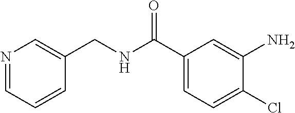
N1=CC=CC(CNC(C2=CC=C(Cl)C(N)=C2)=O)=C1
